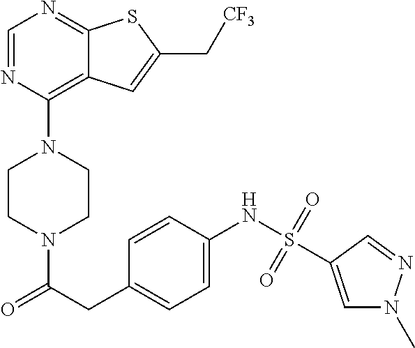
C1CN(C(CC2=CC=C(NS(=O)(=O)C3=CN(C)N=C3)C=C2)=O)CCN1C1=C2C(=NC=N1)SC(C[CF3])=C2
